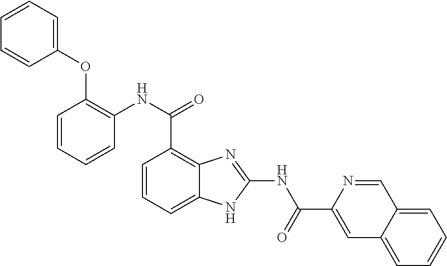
C1=CC=C2C(=C1C(NC1=C(OC3=CC=CC=C3)C=CC=C1)=O)N=C(NC(C1=CC3=CC=CC=C3C=N1)=O)N2
